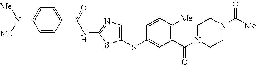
C1(SC2=CC(C(N3CCN(C([Me])=O)CC3)=O)=C([Me])C=C2)=CN=C(NC(C2=CC=C(N([Me])[Me])C=C2)=O)S1
